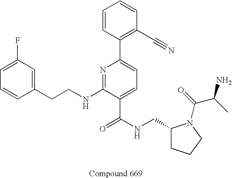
C1=C(F)C=C(CCNC2=NC(C3=C(C#N)C=CC=C3)=CC=C2C(NCC2CCCN2C(C(N)C)=O)=O)C=C1
